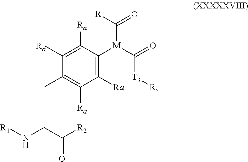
C1([Ra])=C([Ra])C([M](C(=O)[T3][R])C([R])=O)=C([Ra])C([Ra])=C1CC(N[R1])C([R2])=O
